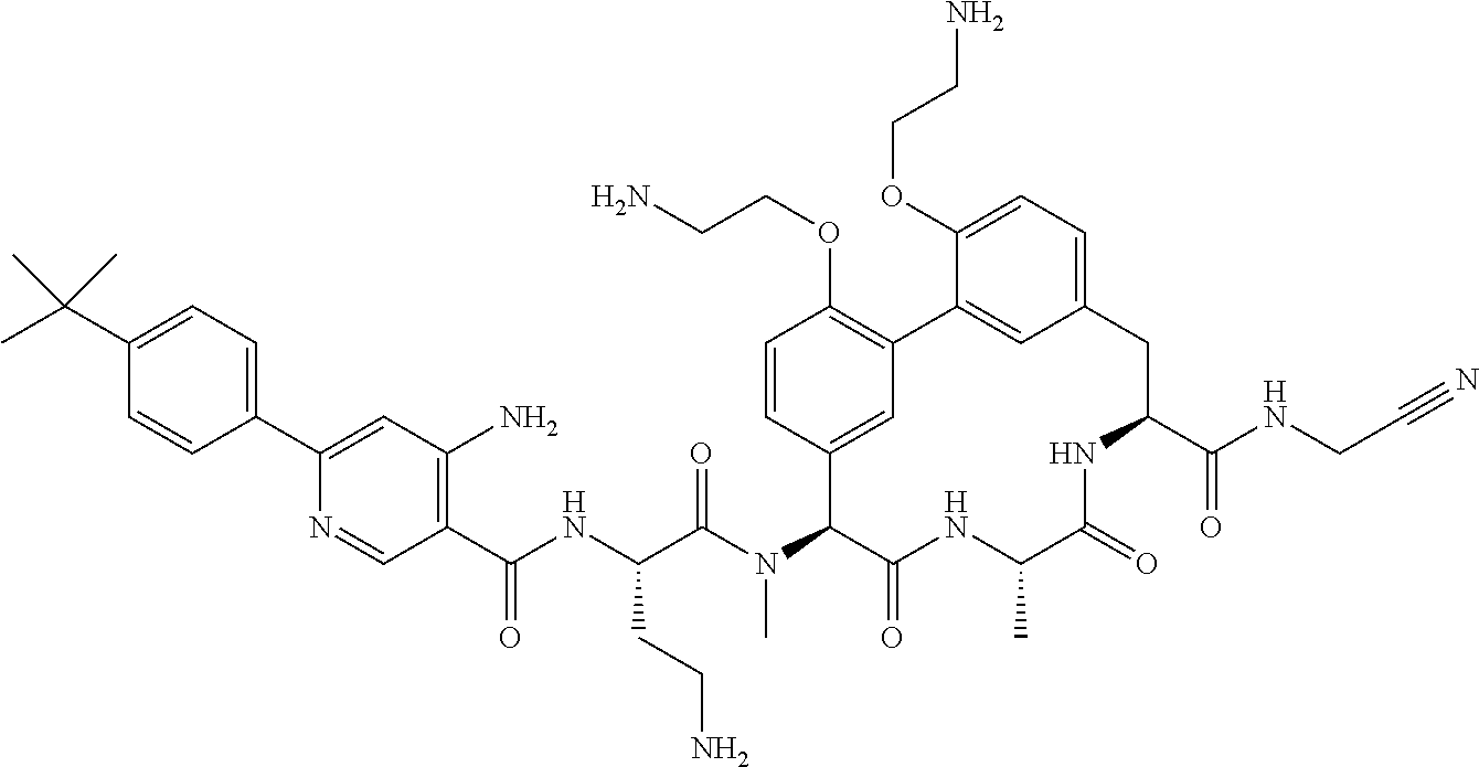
C1(C(NC(C(N(C2C(=O)NC(C)C(=O)NC(C(NCC#N)=O)CC3=CC=C(OCCN)C(=C3)C3=C(OCCN)C=CC2=C3)C)=O)CCN)=O)=C(N)C=C(C2=CC=C(C(C)(C)C)C=C2)N=C1
